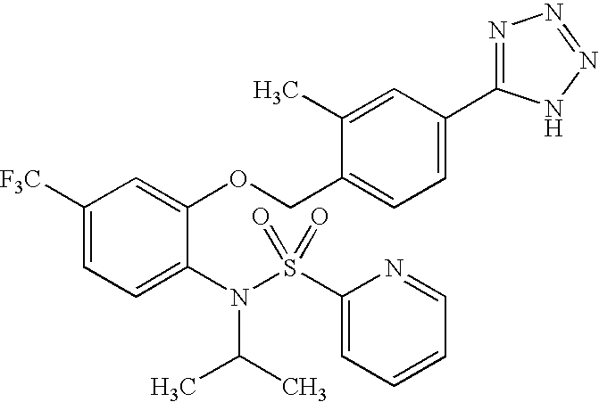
C1([F3C])=CC=C(N(S(C2=CC=CC=N2)(=O)=O)C(C)C)C(OCC2=CC=C(C3=NN=NN3)C=C2C)=C1
